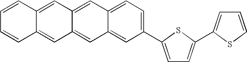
C1=C(C2=CC=C3C(=C2)C=C2C(=C3)C=C3C(=C2)C=CC=C3)SC(C2=CC=CS2)=C1
